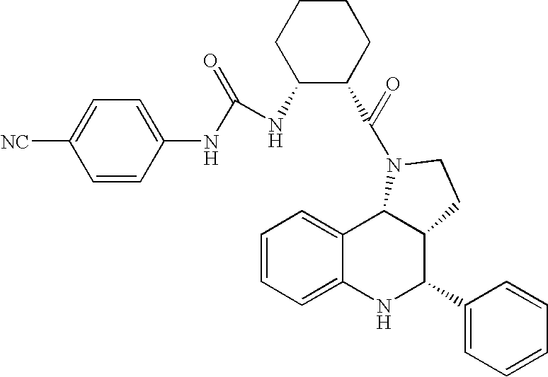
C12=CC=CC=C1NC(C1=CC=CC=C1)C1C2N(C(=O)C2CCCCC2NC(NC2=CC=C([NC])C=C2)=O)CC1
